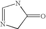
C1=NCC(=O)N1
